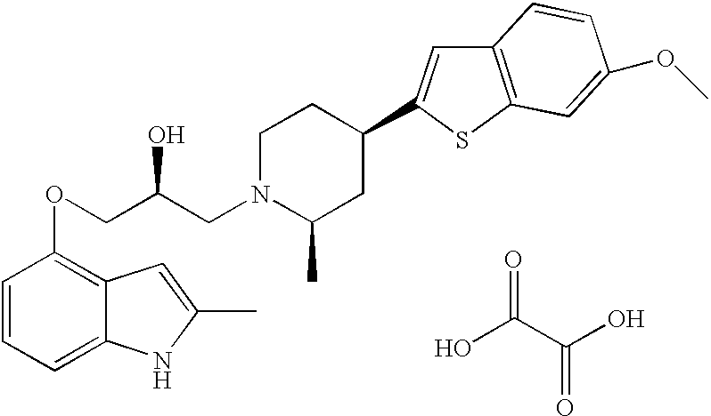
C1=CC=C2C(=C1OCC(CN1C(C)CC(C3=CC4=C(S3)C=C(OC)C=C4)CC1)O)C=C(C)N2.OC(C(O)=O)=O
